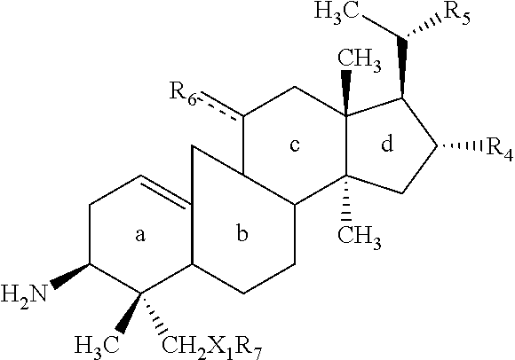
C(C1C2(C)C(C)(CC1[R4])C1C(c([R6])C2)CC2=CCC(N)C(C)([CH2X1R7])C2CC1)([R5])C
